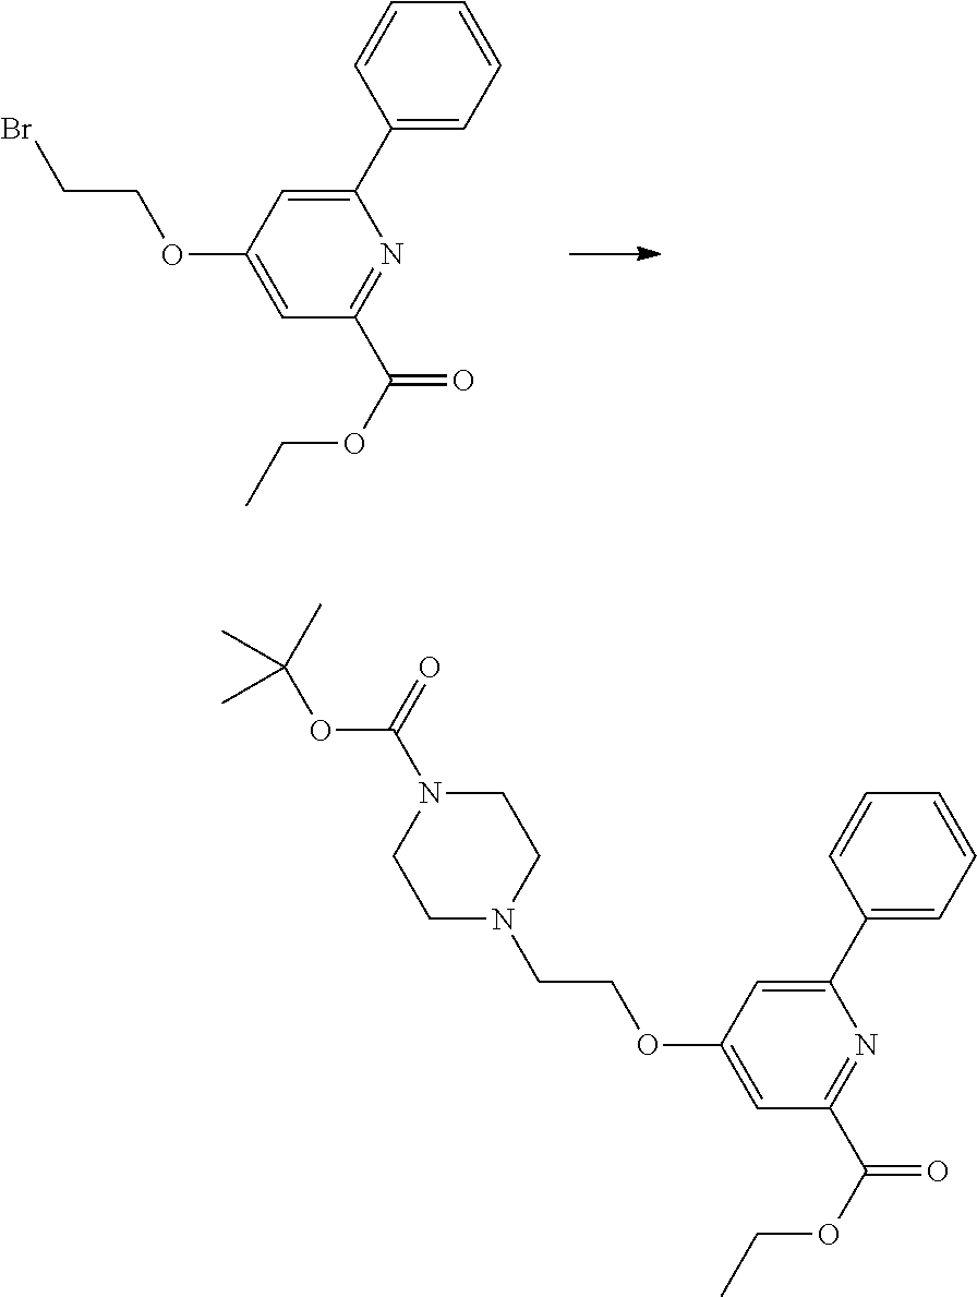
C1(C2=CC=CC=C2)=CC(OCCBr)=CC(C(OCC)=O)=N1.C1(C2=CC=CC=C2)=CC(OCCN2CCN(C(OC(C)(C)C)=O)CC2)=CC(C(OCC)=O)=N1
